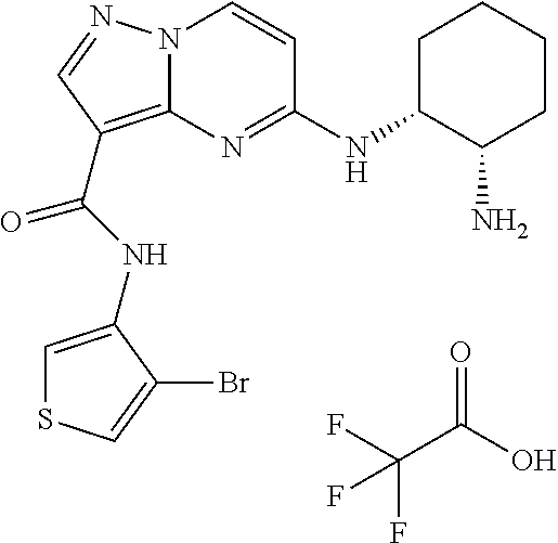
FC(C(O)=O)(F)F.N(C(=O)C1=C2N(N=C1)C=CC(NC1C(N)CCCC1)=N2)C1=CSC=C1Br
